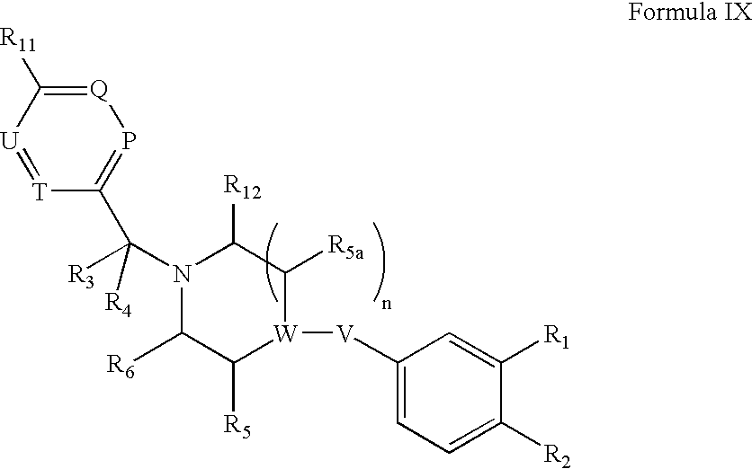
C1([R6])C([R5])[W]([V]C2=CC=C([R2])C([R1])=C2)C([R5a])C([R12])N1C([R4])([R3])C1=P[Q]=C([R11])[U]=[T]1
